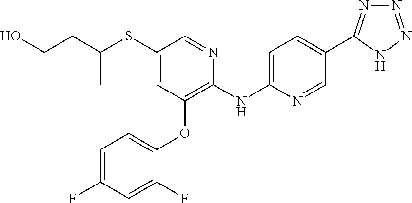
C1(SC(CCO)C)=CC(OC2=CC=C(F)C=C2F)=C(NC2=CC=C(C3=NN=NN3)C=N2)N=C1
